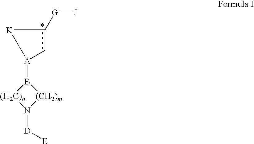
[(CH2)m]1B([A]2cc([G][J])[K]2)[(H2C)n]N1[D][E]
